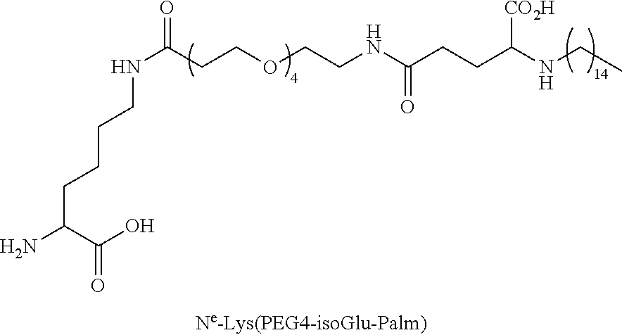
NC(C(O)=O)CCCCNC(=O)CCOCCNC(CCC([CO2H])NCC)=O
